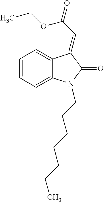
C(N1C2=CC=CC=C2C(=CC(OCC)=O)C1=O)CCCCCC
